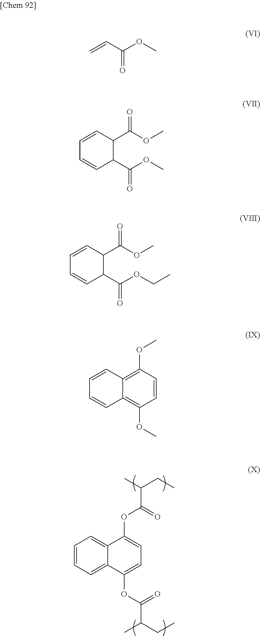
C1=CC=C2C(=C1)C(OC(C(C)CC)=O)=CC=C2OC(C(C)CC)=O.C=CC(OC)=O.C1=CC(C(OC)=O)C(C(OC)=O)C=C1.C1=CC(C(OC)=O)C(C(OCC)=O)C=C1.C12=C(OC)C=CC(OC)=C1C=CC=C2
